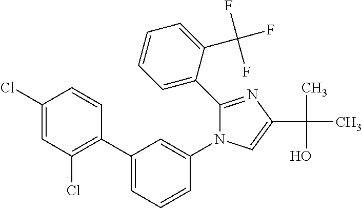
C1(C2=CC=CC=C2C(F)(F)F)=NC(C(C)(O)C)=CN1C1=CC(C2=C(Cl)C=C(Cl)C=C2)=CC=C1
